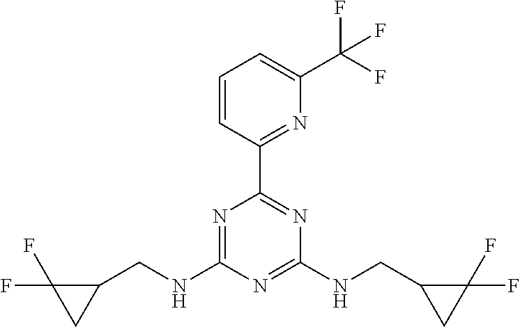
C1=CC(C2=NC(NCC3CC3(F)F)=NC(NCC3C(F)(F)C3)=N2)=NC(C(F)(F)F)=C1
